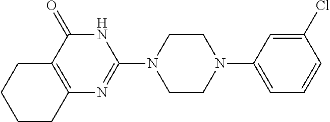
C1(Cl)=CC(N2CCN(C3=NC4=C(C(=O)N3)CCCC4)CC2)=CC=C1
